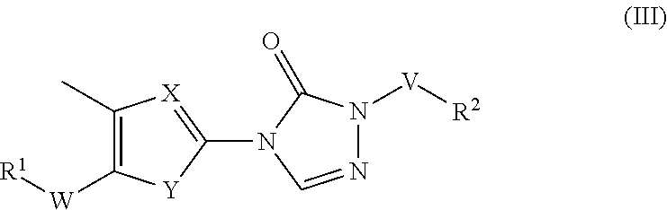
C1(C)=C([W][R1])[Y]C(N2C=NN([V][R2])C2=O)=[X]1
